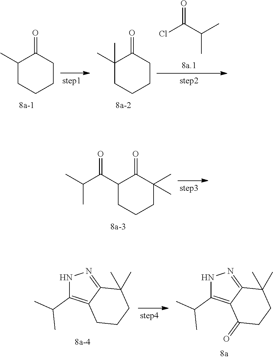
C1(C)CCCCC1=O.C1(C)(C)CCCCC1=O.ClC(C(C)C)=O.C1(C(C(C)C)=O)CCCC(C)(C)C1=O.N1C(C(C)C)=C2C(=N1)C(C)(C)CCC2.N1C(C(C)C)=C2C(=N1)C(C)(C)CCC2=O
